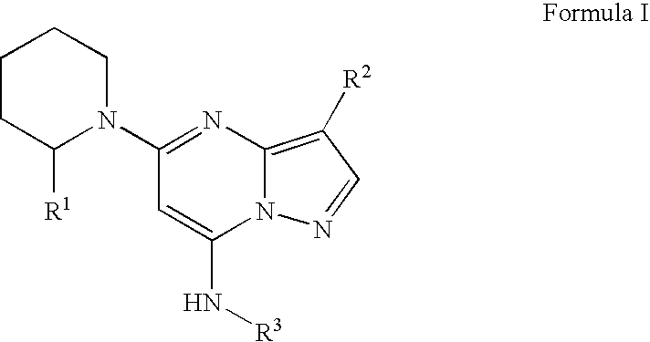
C1CC([R1])N(C2=NC3=C([R2])C=NN3C(N[R3])=C2)CC1
